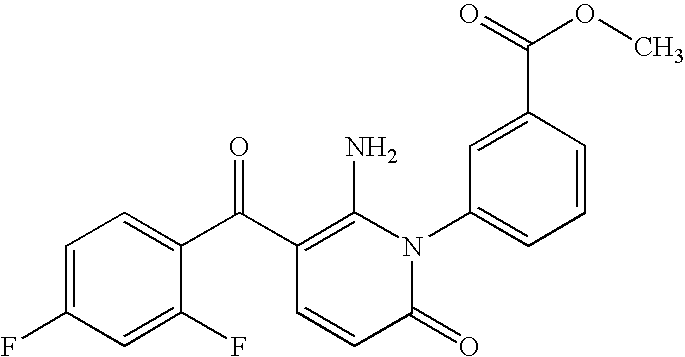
C1=C(F)C=C(F)C(C(C2=C(N)N(C3=CC=CC(C(=O)OC)=C3)C(=O)C=C2)=O)=C1
